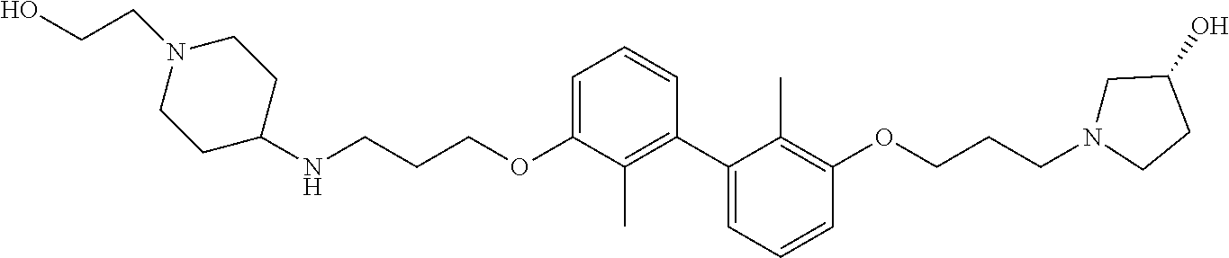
C1=C(OCCCNC2CCN(CCO)CC2)C(C)=C(C2=CC=CC(OCCCN3CC(O)CC3)=C2C)C=C1
